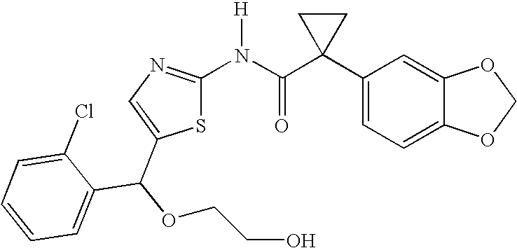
C1(C2(C(N([H])C3=NC=C(C(OCCO)C4=CC=CC=C4Cl)S3)=O)CC2)=CC=C2C(=C1)OCO2
